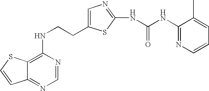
C(CNC1=C2C(=NC=N1)C=CS2)C1=CN=C(NC(=O)NC2=NC=CC=C2C)S1
